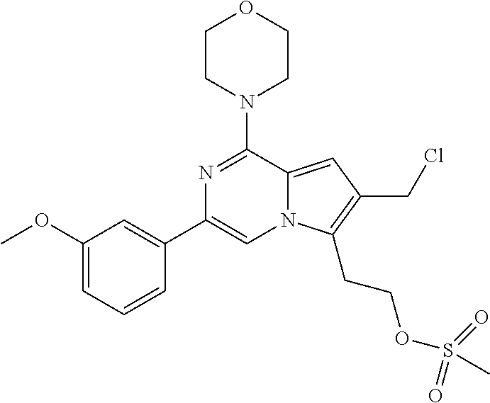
C1(OC)=CC=CC(C2=CN3C(=CC(CCl)=C3CCOS(C)(=O)=O)C(N3CCOCC3)=N2)=C1
